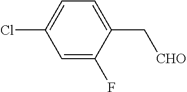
C1=C(F)C(C[CHO])=CC=C1Cl
